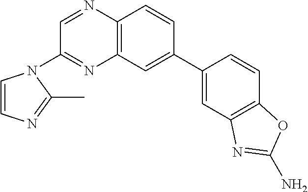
C1=C(C2=CC3=C(N=CC(N4C=CN=C4C)=N3)C=C2)C=CC2=C1N=C(N)O2
